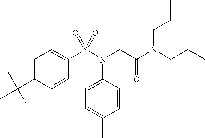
C1=C(C(C)(C)C)C=CC(S(N(CC(N(CCC)CCC)=O)C2=CC=C(C)C=C2)(=O)=O)=C1
